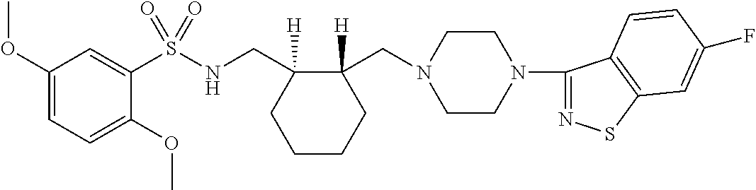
O(C1=CC=C(OC)C(S(NCC2([H])CCCCC2(CN2CCN(C3=NSC4=C3C=CC(F)=C4)CC2)[H])(=O)=O)=C1)C
